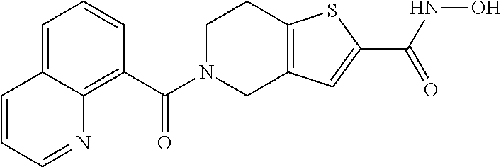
C1N(C(C2=C3C(=CC=C2)C=CC=N3)=O)CC2=C(C1)SC(C(=O)NO)=C2
